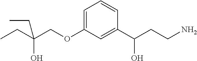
C1=C(OCC(CC)(O)CC)C=C(C(CCN)O)C=C1
